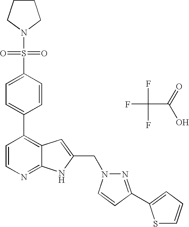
FC(F)(C(=O)O)F.C1(C2=C3C(=NC=C2)NC(CN2N=C(C4=CC=CS4)C=C2)=C3)=CC=C(S(N2CCCC2)(=O)=O)C=C1
